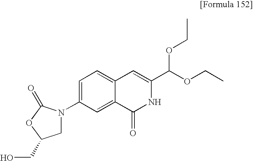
C1=C(N2CC(CO)OC2=O)C=C2C(=C1)C=C(C(OCC)OCC)NC2=O
